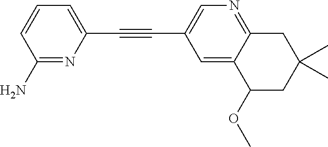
C1(N)=NC(C#CC2=CN=C3C(=C2)C(OC)CC(C)(C)C3)=CC=C1
